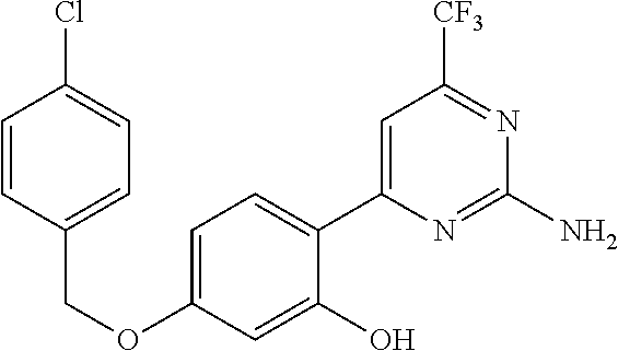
O(C1=CC=C(C2=CC([CF3])=NC(N)=N2)C(O)=C1)CC1=CC=C(Cl)C=C1
